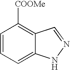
C1=CC=C2C(=C1[COOMe])C=NN2
